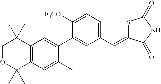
C12=C(C=C(C)C(C3=CC(C=C4SC(=O)NC4=O)=CC=C3[F3CO])=C1)C(C)(C)OCC2(C)C
